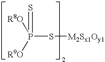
P(=S)(S[M2Sx1Oy1])([R8O])[R9O]
